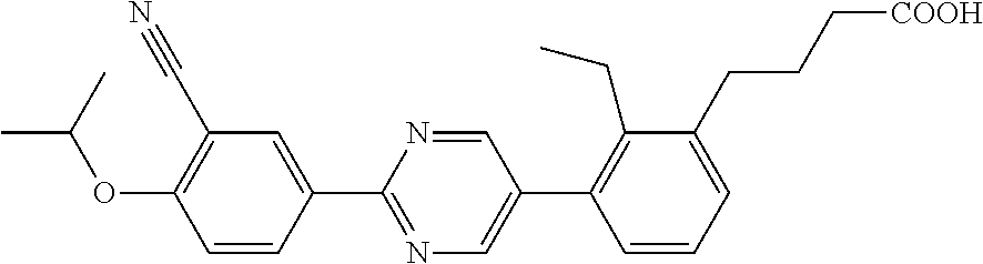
C1=CC(C2=NC=C(C3=C(CC)C(CCC[COOH])=CC=C3)C=N2)=CC(C#N)=C1OC(C)C
